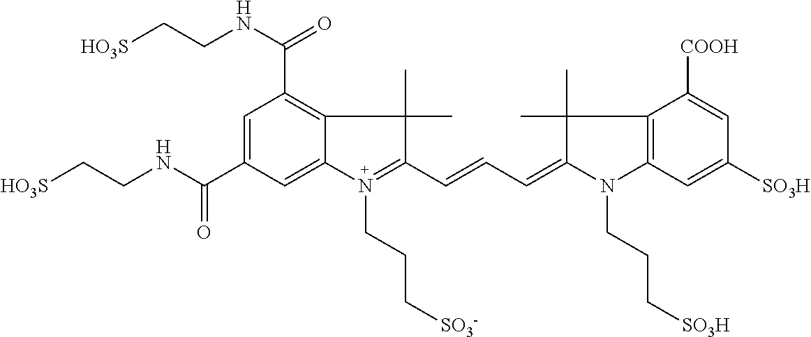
C1=C(C(=O)NCC[HO3S])C=C2C(=C1C(NCC[HO3S])=O)C(C)(C)C(C=CC=C1N(CCC[SO3H])C3=C(C([COOH])=CC([SO3H])=C3)C1(C)C)=N2CCC[SO3-]
